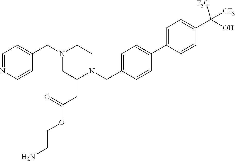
C1=NC=CC(CN2CC(CC(OCCN)=O)N(CC3=CC=C(C4=CC=C(C(O)([CF3])[CF3])C=C4)C=C3)CC2)=C1
